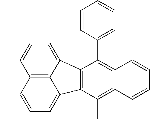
C12=C3C(=CC=C1)C1=C(C3=CC=C2C)C(C2=CC=CC=C2)=C2C(=C1C)C=CC=C2
